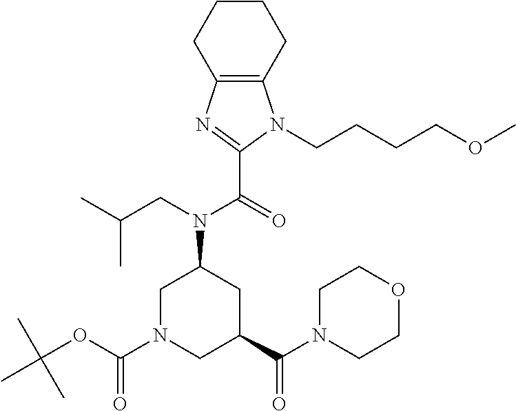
C12=C(CCCC1)N(CCCCOC)C(C(N(C1CN(C(OC(C)(C)C)=O)CC(C(N3CCOCC3)=O)C1)CC(C)C)=O)=N2
